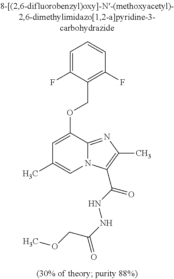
C1=C(F)C(COC2=CC(C)=CN3C2=NC(C)=C3C(NNC(=O)COC)=O)=C(F)C=C1
